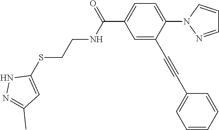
C1=C(C#CC2=CC=CC=C2)C(N2N=CC=C2)=CC=C1C(NCCSC1=CC(C)=NN1)=O
